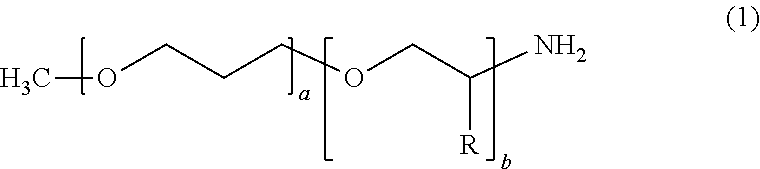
COCCCOCC(N)[R]
